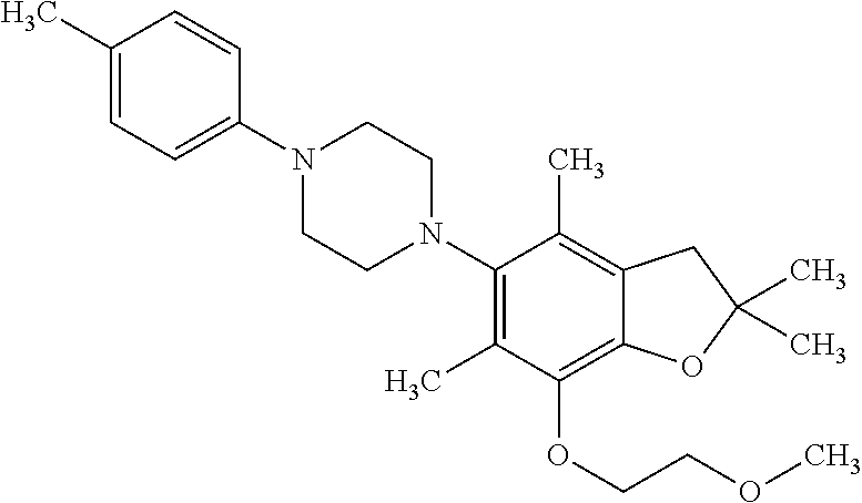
C1(C)=CC=C(N2CCN(C3=C(C)C(OCCOC)=C4C(=C3C)CC(C)(C)O4)CC2)C=C1
